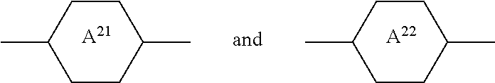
C1CC(C)CCC1C.[A22].C1CC(C)CCC1C.[A21]
